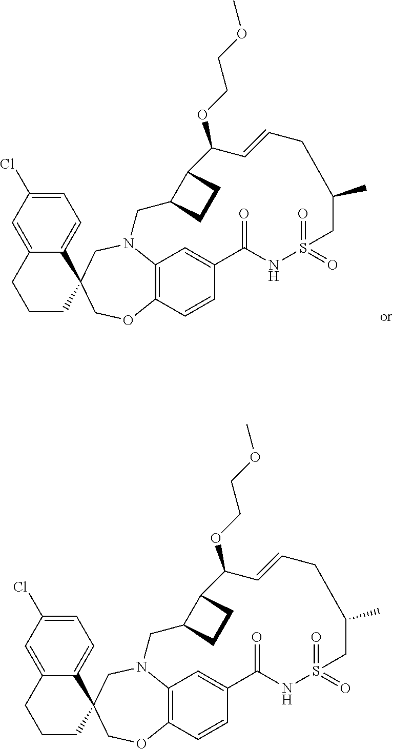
C12=C3C=CC(=C1)C(=O)NS(=O)(=O)CC(C)CC=CC(OCCOC)C1C(CN2CC2(CO3)C3=CC=C(Cl)C=C3CCC2)CC1.C12=C3C=CC(=C1)C(=O)NS(=O)(=O)CC(C)CC=CC(OCCOC)C1C(CN2CC2(CO3)C3=CC=C(Cl)C=C3CCC2)CC1
